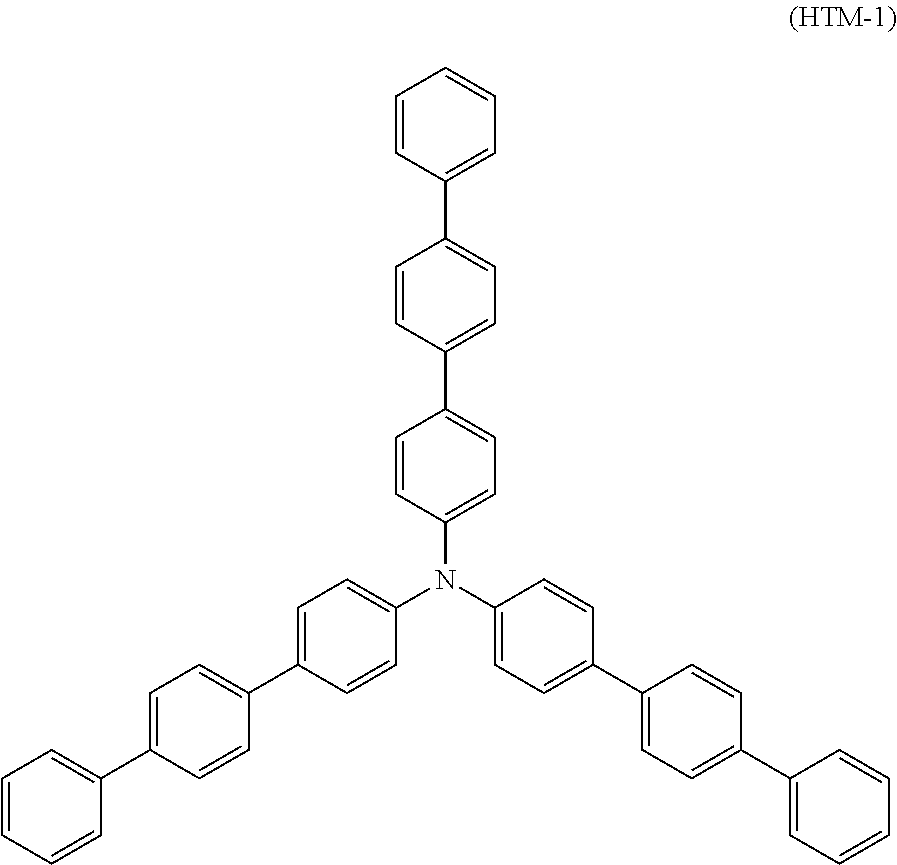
C1(N(C2=CC=C(C3=CC=C(C4=CC=CC=C4)C=C3)C=C2)C2=CC=C(C3=CC=C(C4=CC=CC=C4)C=C3)C=C2)=CC=C(C2=CC=C(C3=CC=CC=C3)C=C2)C=C1
